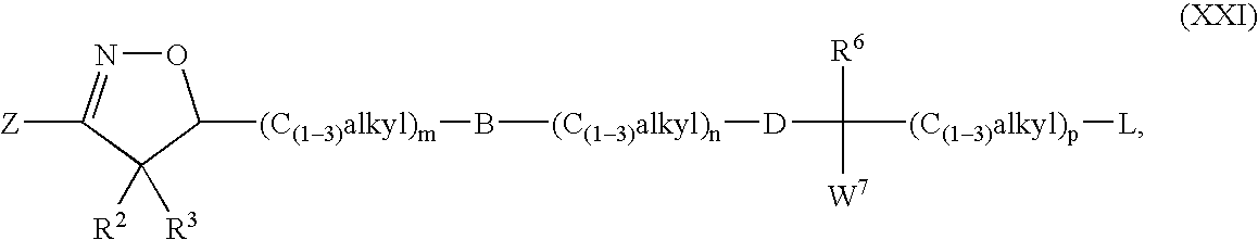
O1N=C([Z])C([R2])([R3])C1[(C(13)alkyl)m]B[(C(13)alkyl)n][D]C([W7])([(C(13)alkyl)p][L])[R6]
